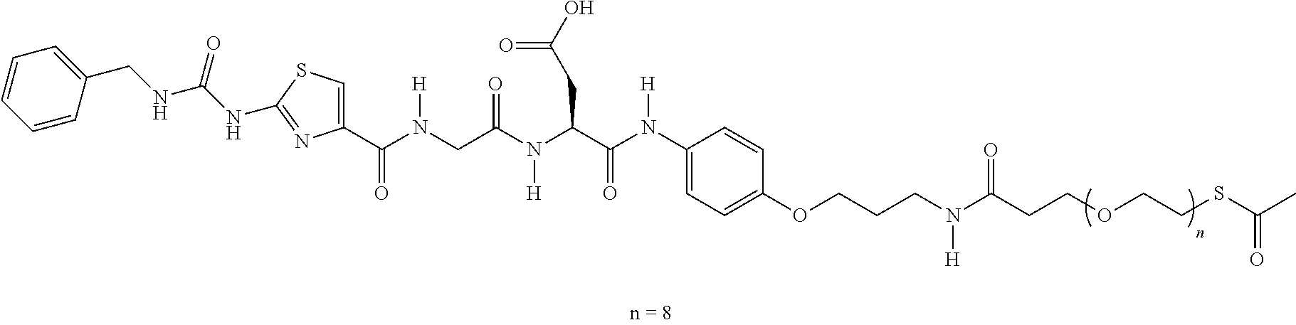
C1=CC(CNC(NC2=NC(C(N(CC(N(C(C(N(C3=CC=C(OCCCN(C(CCOCCSC(C)=O)=O)[H])C=C3)[H])=O)CC(O)=O)[H])=O)[H])=O)=CS2)=O)=CC=C1
